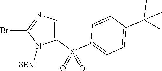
BrC1=NC=C(S(C2=CC=C(C(C)(C)C)C=C2)(=O)=O)N1[SEM]
